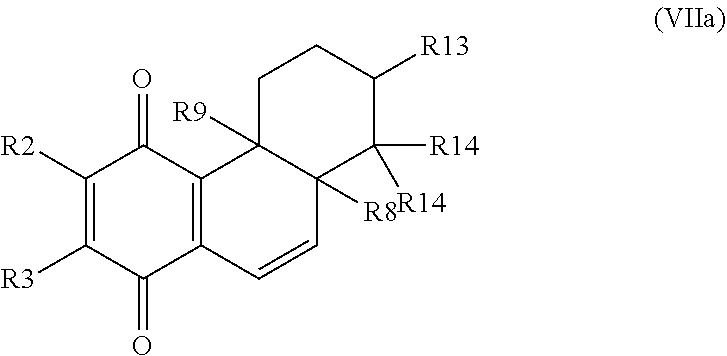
C1([R2])=C([R3])C(=O)C2=C(C1=O)C1([R9])C([R8])(C=C2)C([R14])([R14])C([R13])CC1
